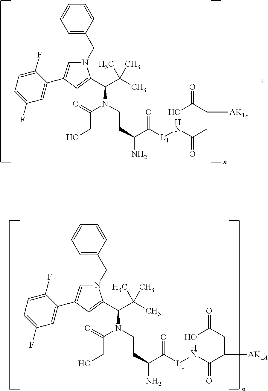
N1(CC2=CC=CC=C2)C=C(C2=CC(F)=CC=C2F)C=C1C(N(C(CO)=O)CCC(C(=O)[L1]NC(=O)C(CC(O)=O)[AK1A])N)C(C)(C)C.N1(CC2=CC=CC=C2)C=C(C2=CC(F)=CC=C2F)C=C1C(N(C(CO)=O)CCC(C(=O)[L1]NC(=O)CC(C(O)=O)[AK1A])N)C(C)(C)C
